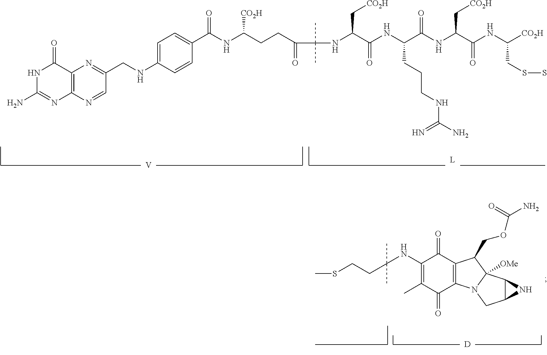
[V].[L].C1=CC(C(NC(CCC(C(C)(C)NC(C(NC(C(NC(C(NC([CO2H])CSS)=O)C[CO2H])=O)CCCNC(=N)N)=O)C[CO2H])=O)[CO2H])=O)=CC=C1NCC1=NC2=C(N=C(N)NC2=O)N=C1.[D].S(CCC(C)(C)NC1=C(C)C(=O)C2=C(C1=O)C(COC(=O)N)C1([OMe])N2CC2C1N2)C
